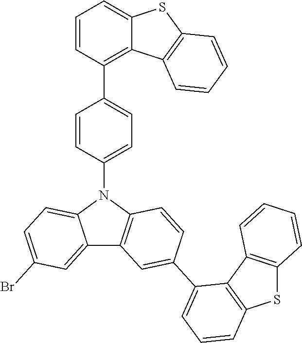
C1=CC(N2C3=CC=C(Br)C=C3C3=C2C=CC(C2=CC=CC4=C2C2=C(S4)C=CC=C2)=C3)=CC=C1C1=C2C(=CC=C1)SC1=C2C=CC=C1
